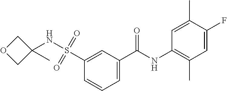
C1=C(C(NC2=C(C)C=C(F)C(C)=C2)=O)C=C(S(=O)(=O)NC2(C)COC2)C=C1
